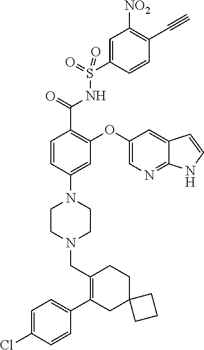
C1=C(Cl)C=CC(C2=C(CN3CCN(C4=CC(OC5=CN=C6C(=C5)C=CN6)=C(C(=O)NS(C5=CC([NO2])=C(C#C)C=C5)(=O)=O)C=C4)CC3)CCC3(C2)CCC3)=C1
